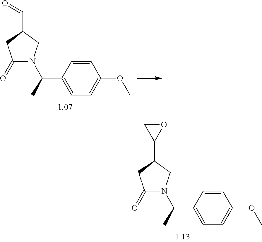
C1(=O)N(C(C)C2=CC=C(OC)C=C2)CC(C=O)C1.C1(=O)N(C(C)C2=CC=C(OC)C=C2)CC(C2OC2)C1
